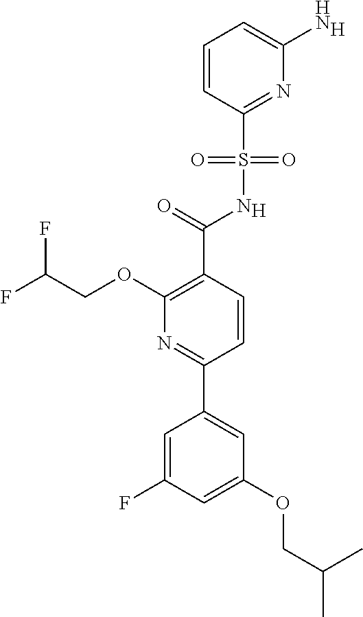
[H].C1(C(=O)NS(C2=NC(N)=CC=C2)(=O)=O)=C(OCC(F)F)N=C(C2=CC(OCC(C)C)=CC(F)=C2)C=C1.[H]
